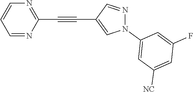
C1=NC(C#CC2=CN(C3=CC([NC])=CC(F)=C3)N=C2)=NC=C1
